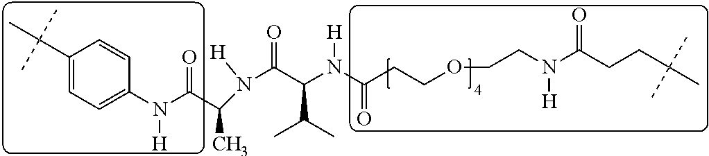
[H]N(C(C(N(C(CCOCCN(C(CCC(C)(C)C)=O)[H])=O)[H])C(C)C)=O)C(C(N(C1=CC=C(C(C)(C)C)C=C1)[H])=O)C
